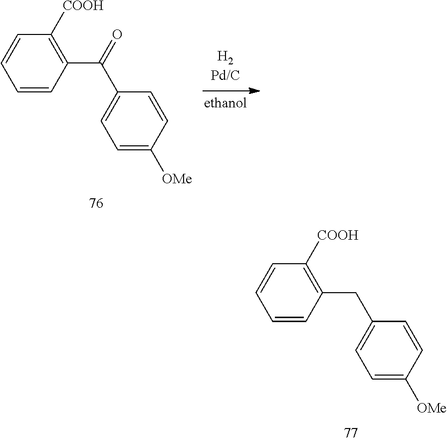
C1=CC(C(=O)C2=CC=C([OMe])C=C2)=C([COOH])C=C1.C1=CC(CC2=CC=C([OMe])C=C2)=C([COOH])C=C1
